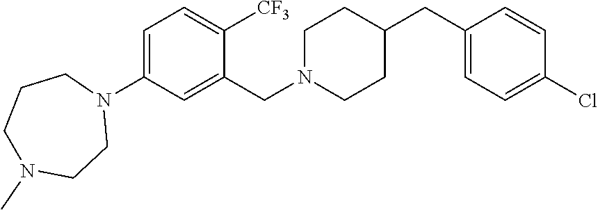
C1=C(N2CCCN(C)CC2)C=C(CN2CCC(CC3=CC=C(Cl)C=C3)CC2)C([CF3])=C1
